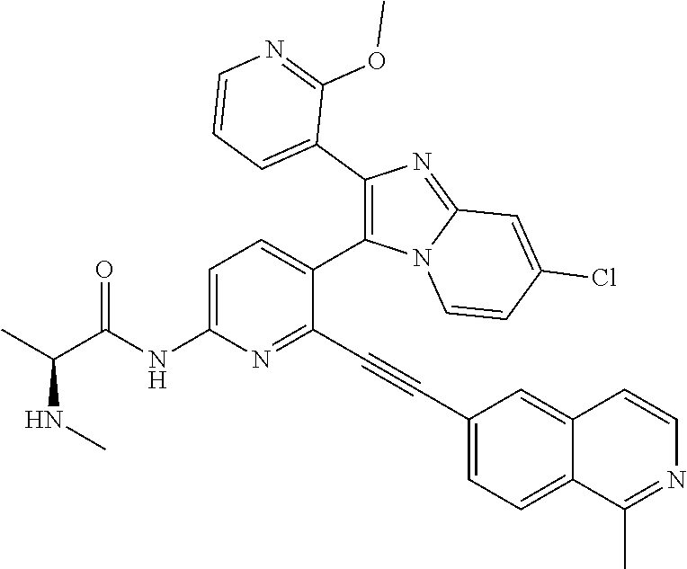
C1=C(NC(C(C)NC)=O)N=C(C#CC2=CC=C3C(=C2)C=CN=C3C)C(C2=C(C3=CC=CN=C3OC)N=C3N2C=CC(Cl)=C3)=C1
